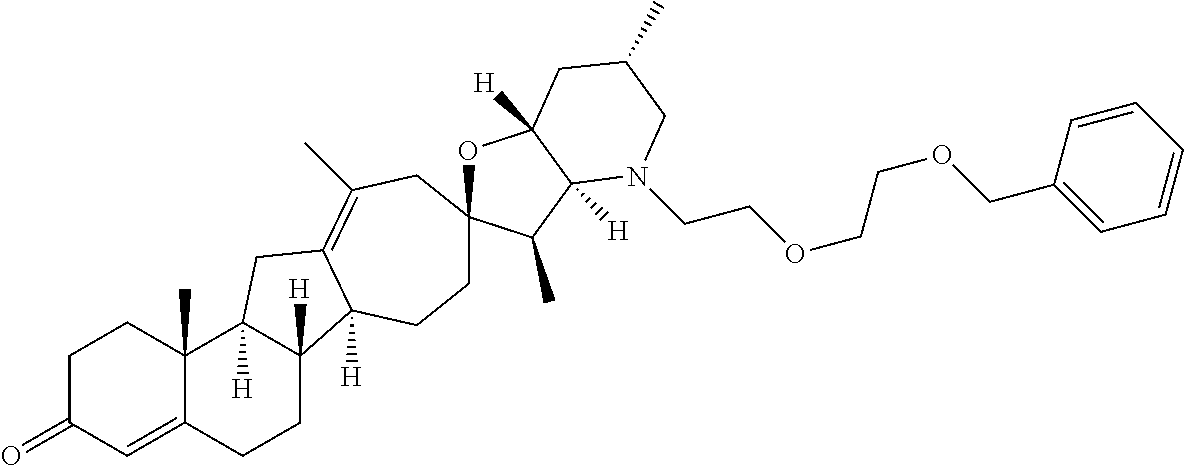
C1C(=O)C=C2C(C)(C1)C1([H])C([H])(CC2)C2([H])C(=C(C)CC3(OC4([H])C([H])(C3C)N(CCOCCOCC3=CC=CC=C3)CC(C)C4)CC2)C1
